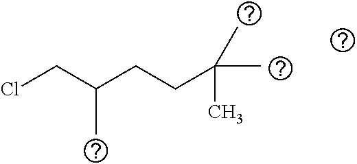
C(CCC(C)(C)C)(CCl)C
